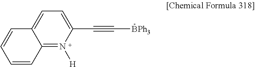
C12=N([H])C(C#C[BPh3])=CC=C1C=CC=C2
